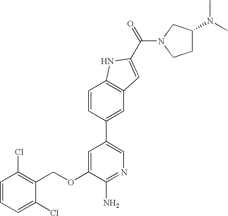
C1=CC=C(Cl)C(COC2=CC(C3=CC4=C(C=C3)NC(C(=O)N3CCC(N(C)C)C3)=C4)=CN=C2N)=C1Cl
